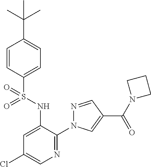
C1=CC(S(NC2=CC(Cl)=CN=C2N2N=CC(C(N3CCC3)=O)=C2)(=O)=O)=CC=C1C(C)(C)C
